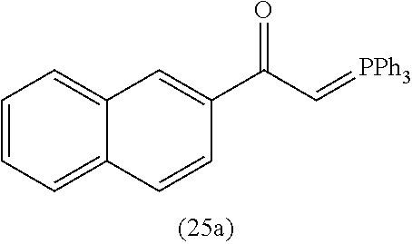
C1=CC=C2C(=C1)C=C(C(=O)C=[PPh3])C=C2
